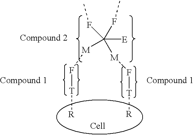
C([E])(FC)(FC)([M]F[T][R])[M]F[T][R]
